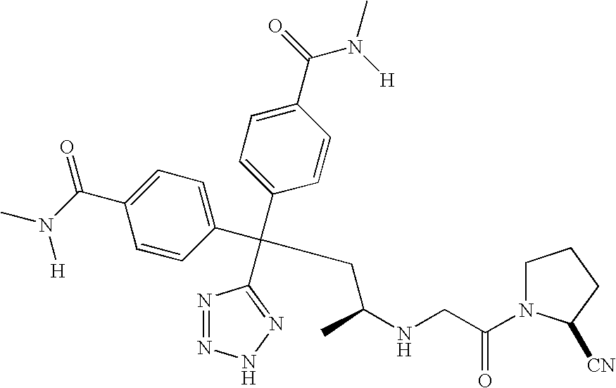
N1=NNN=C1C(CC(NCC(=O)N1CCCC1[CN])C)(C1=CC=C(C(=O)N([H])C)C=C1)C1=CC=C(C(N(C)[H])=O)C=C1
